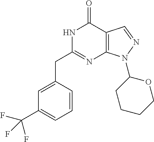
N1C(CC2=CC(C(F)(F)F)=CC=C2)=NC2=C(C1=O)C=NN2C1CCCCO1
